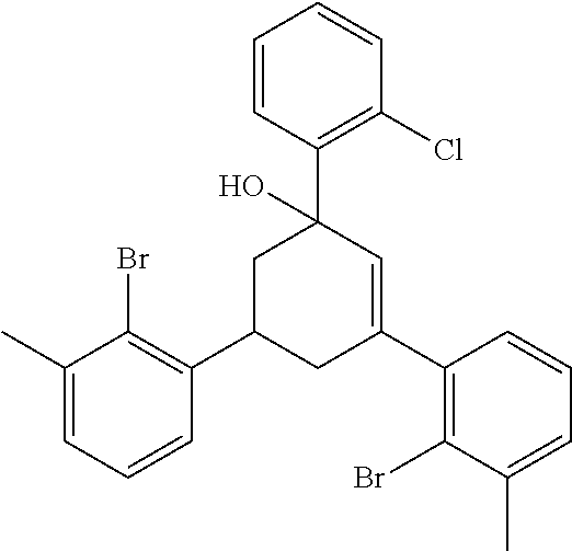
C1=C(C)C(Br)=C(C2CC(C3=C(Br)C(C)=CC=C3)=CC(C3=C(Cl)C=CC=C3)(O)C2)C=C1
